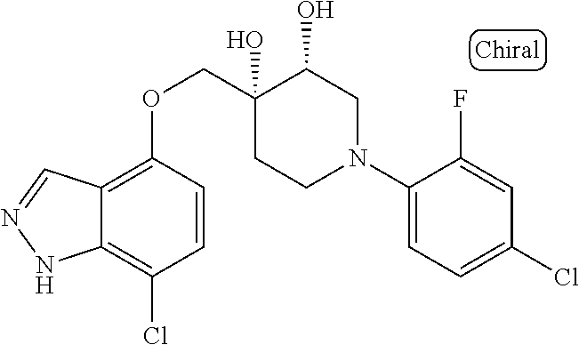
C1(N2CC(O)C(O)(COC3=C4C(=C(Cl)C=C3)NN=C4)CC2)=CC=C(Cl)C=C1F
